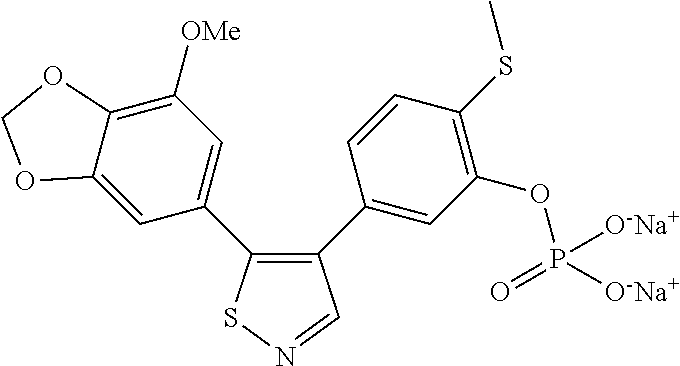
C12=CC(C3=C(C4=CC(OP([O-Na+])([O-Na+])=O)=C(SC)C=C4)C=NS3)=CC([OMe])=C1OCO2
